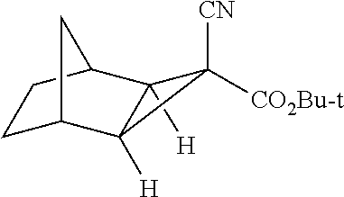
[H]C12C([H])(C3CCC1C3)C2([CO2Bu-t])[CN]
